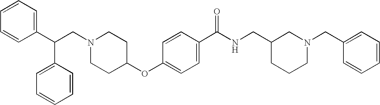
N1(CC(C2=CC=CC=C2)C2=CC=CC=C2)CCC(OC2=CC=C(C(NCC3CCCN(CC4=CC=CC=C4)C3)=O)C=C2)CC1
